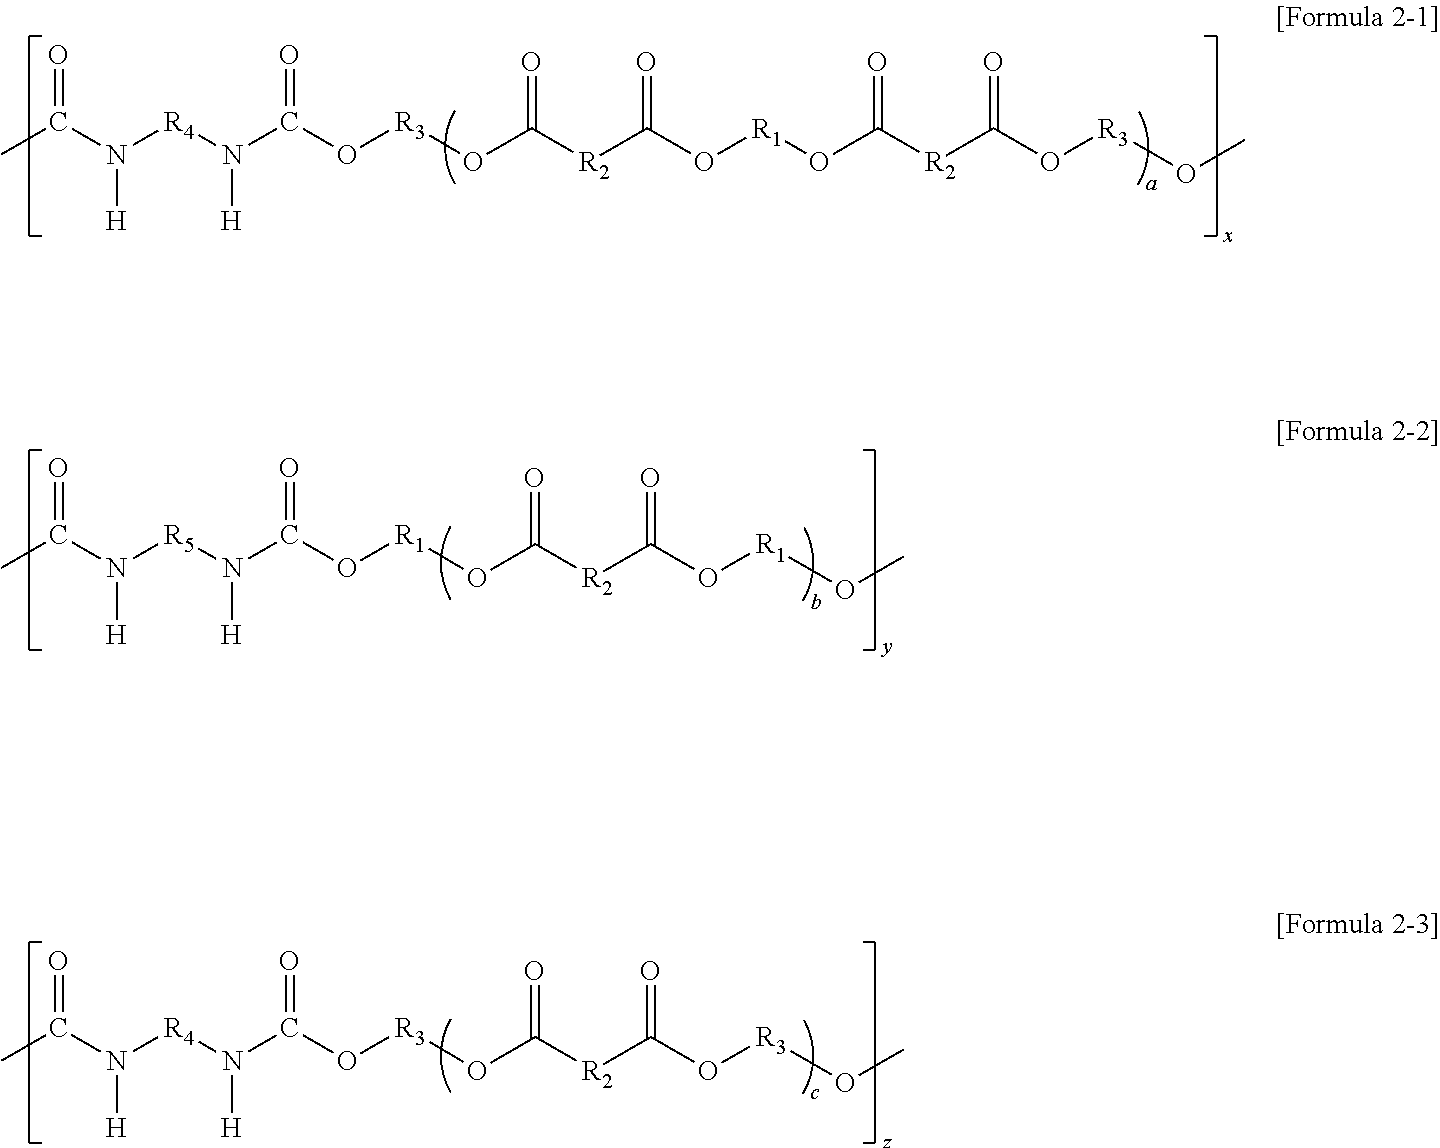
CC(N([R4]N(C(O[R3]OC([R2]C(O[R1]OC([R2]C(O[R3]OC)=O)=O)=O)=O)=O)[H])[H])=O.CC(N([R5]N(C(O[R1]OC([R2]C(O[R1]OC)=O)=O)=O)[H])[H])=O.CC(N([R4]N(C(O[R3]OC([R2]C(O[R3]OC)=O)=O)=O)[H])[H])=O
